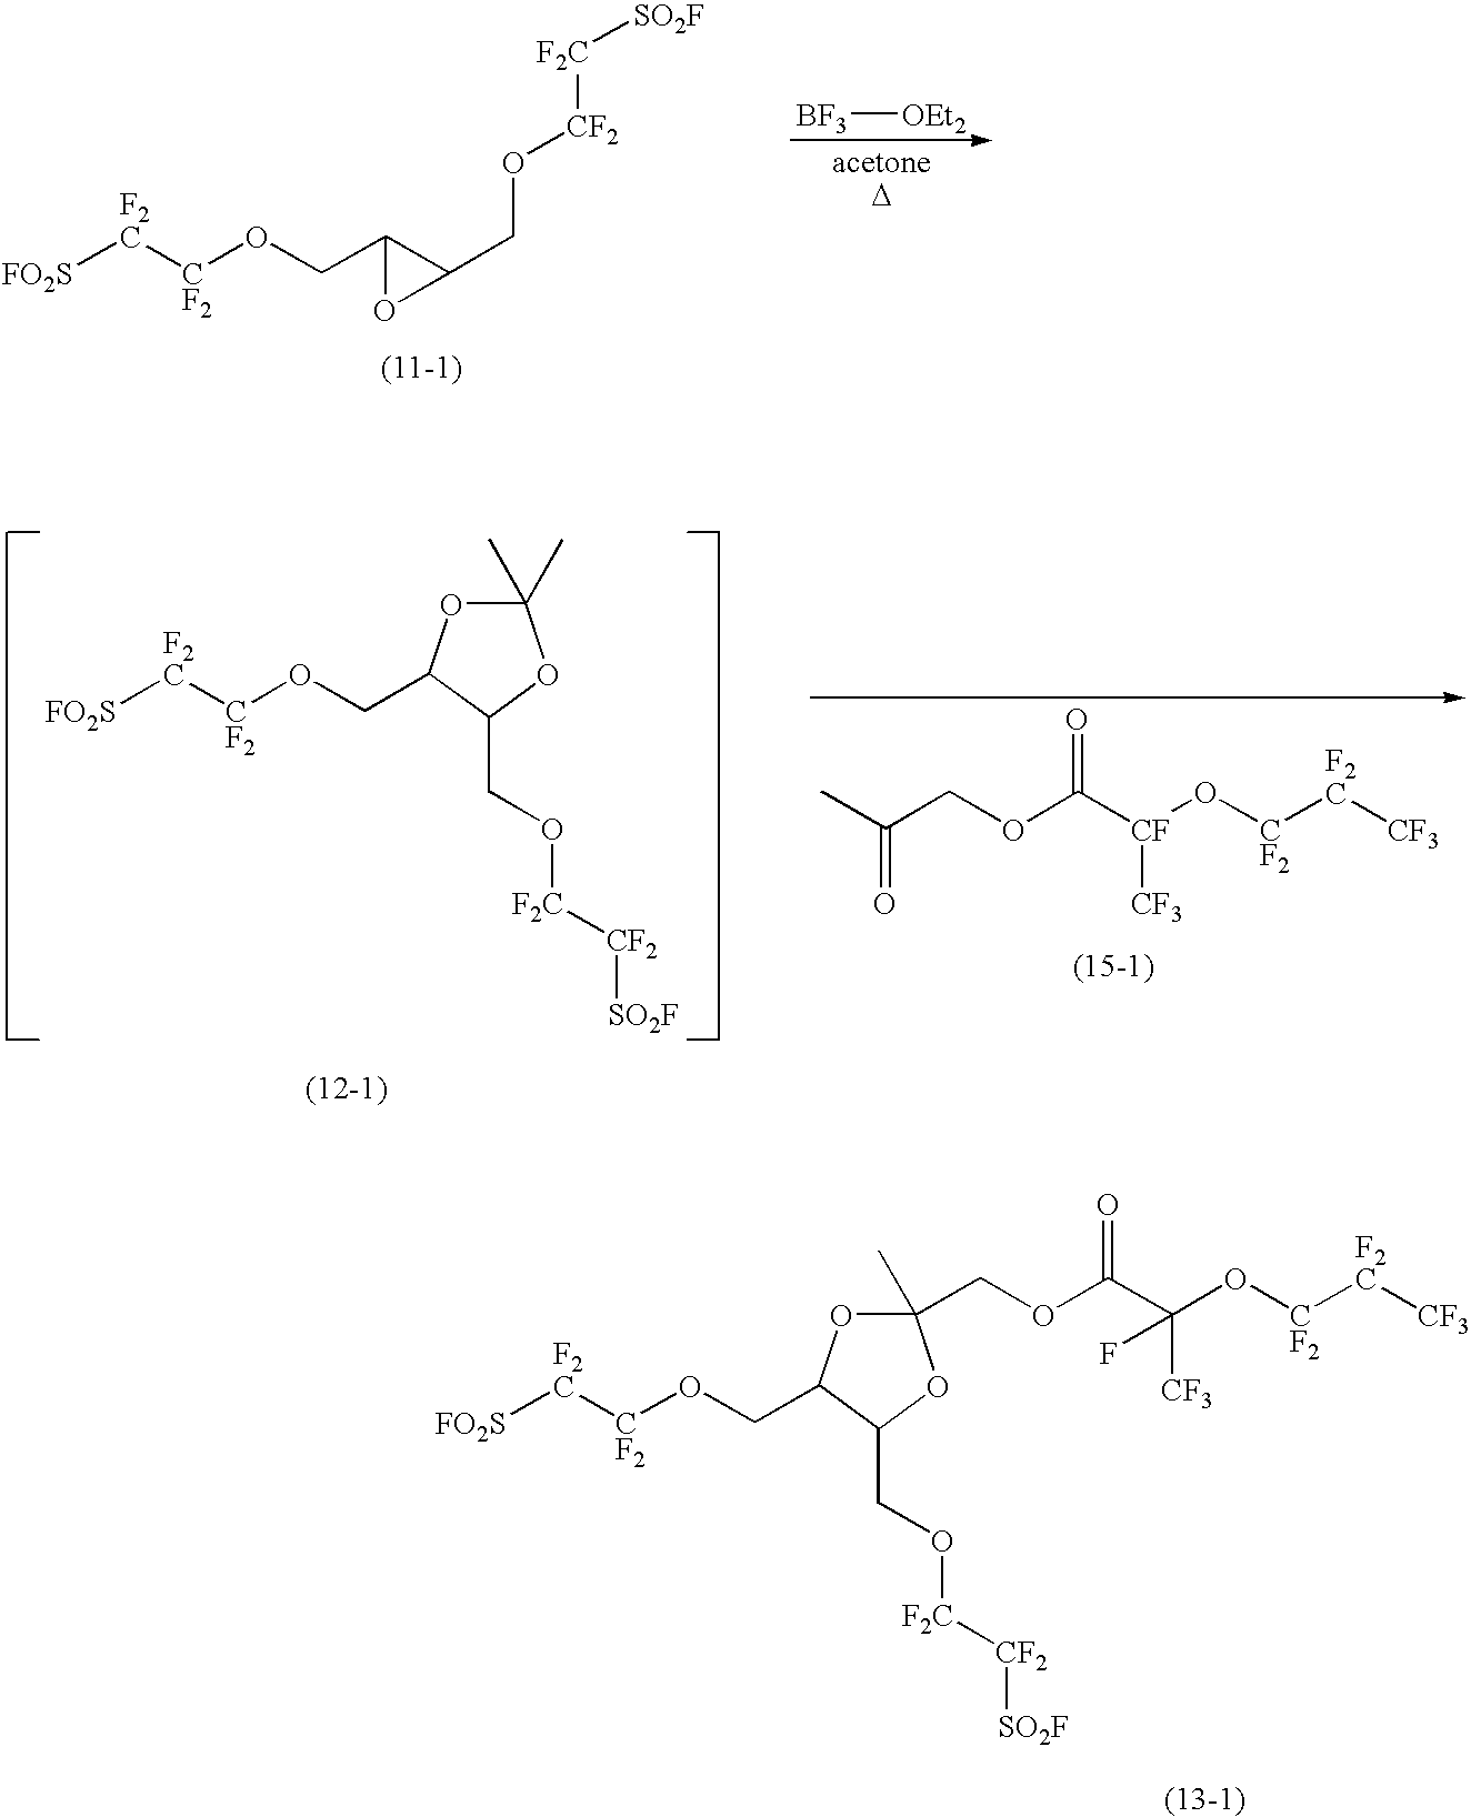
C1(C)(COC(C(O[CF2][F2C][CF3])([CF3])F)=O)OC(CO[CF2][F2C][FO2S])C(CO[F2C][CF2][SO2F])O1.[FO2S][F2C][CF2]OCC1C(CO[CF2][F2C][SO2F])O1.[BF3][OEt2].C1(C)(C)OC(CO[CF2][F2C][FO2S])C(CO[F2C][CF2][SO2F])O1.CC(COC([CF](O[CF2][F2C][CF3])[CF3])=O)=O
